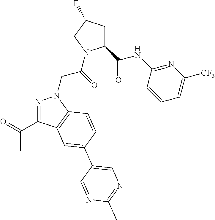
N1=C(C(=O)C)C2=C(N1CC(=O)N1C(C(NC3=NC([CF3])=CC=C3)=O)CC(F)C1)C=CC(C1=CN=C(C)N=C1)=C2
